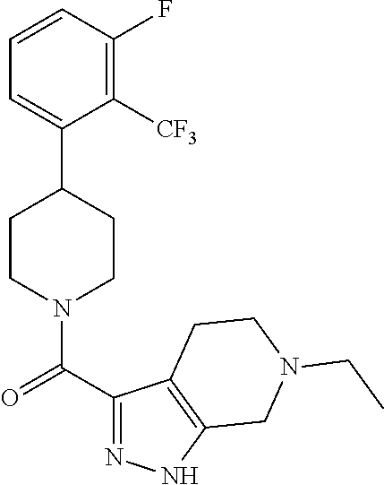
C1=CC(F)=C([CF3])C(C2CCN(C(C3=NNC4=C3CCN(CC)C4)=O)CC2)=C1
